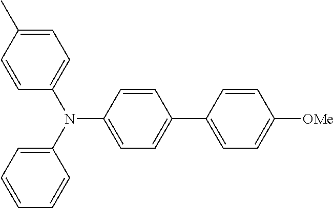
C1=C(C)C=CC(N(C2=CC=CC=C2)C2=CC=C(C3=CC=C([OMe])C=C3)C=C2)=C1
